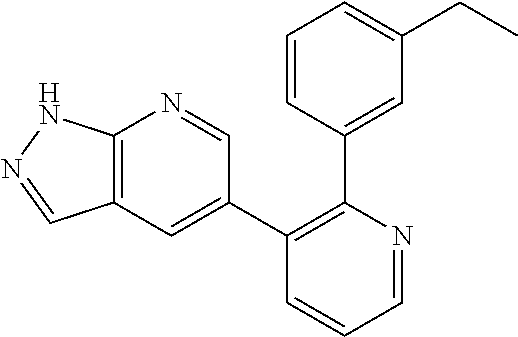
C12=C(C=C(C3=C(C4=CC(CC)=CC=C4)N=CC=C3)C=N1)C=NN2
